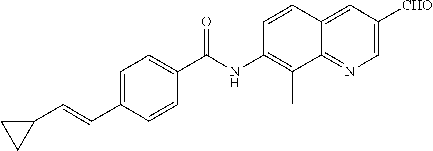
C1(C=CC2=CC=C(C(NC3=C(C)C4=NC=C([CHO])C=C4C=C3)=O)C=C2)CC1
